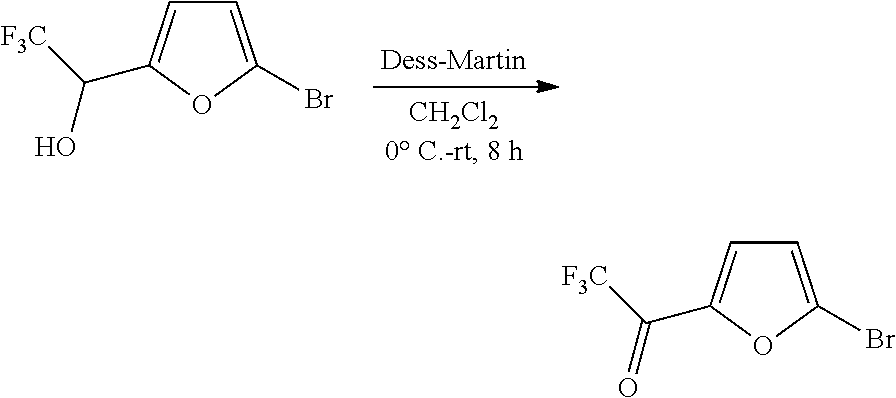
C1=C(Br)OC(C([F3C])O)=C1.C1=C(Br)OC(C([F3C])=O)=C1
